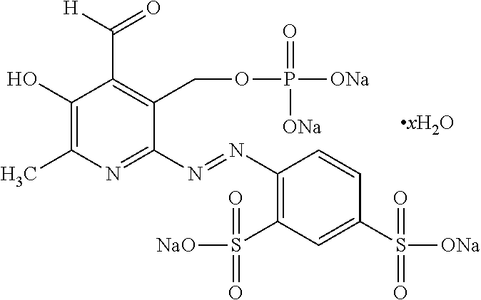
C1(O)=C(C)N=C(N=NC2=C(S(=O)(=O)[NaO])C=C(S(=O)(=O)[ONa])C=C2)C(COP([ONa])([ONa])=O)=C1C([H])=O
